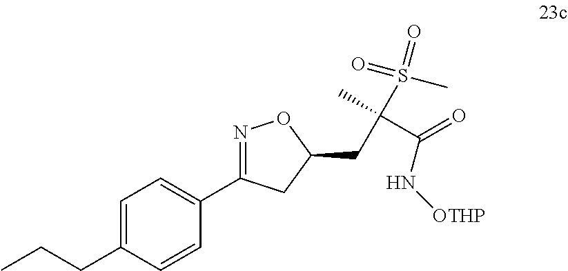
C(C1=CC=C(C2=NOC(CC(C(N[OTHP])=O)(S(=O)(C)=O)C)C2)C=C1)CC
